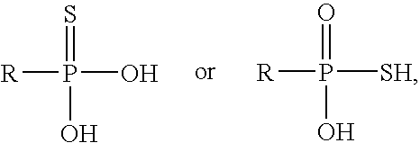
[R]P(O)(=S)O.[R]P([SH])(=O)O
